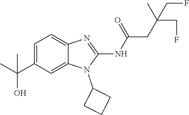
C1=C(C(C)(O)C)C=C2C(=C1)N=C(NC(=O)CC(CF)(C)CF)N2C1CCC1
